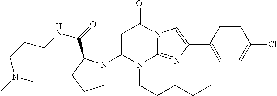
C1(N2CCCC2C(NCCCN(C)C)=O)=CC(=O)N2C(=NC(C3=CC=C(Cl)C=C3)=C2)N1CCCCC
